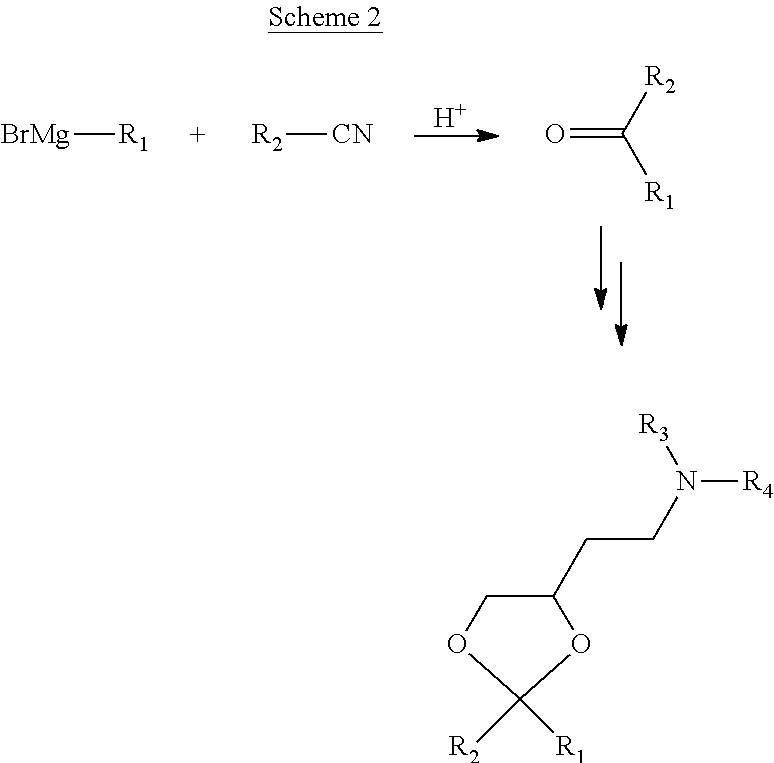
[H].[BrMg][R1].[R2][CN].O=C([R1])[R2].[R4]N([R3])CCC1COC([R1])([R2])O1
